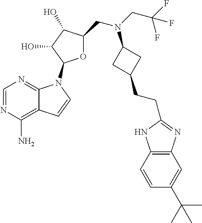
C1=NC(N)=C2C(=N1)N(C1OC(CN(CC(F)(F)F)C3CC(CCC4=NC5=C(C=CC(C(C)(C)C)=C5)N4)C3)C(O)C1O)C=C2
